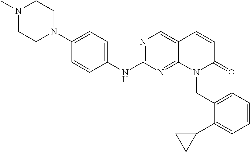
N1(C)CCN(C2=CC=C(NC3=NC=C4C(=N3)N(CC3=CC=CC=C3C3CC3)C(=O)C=C4)C=C2)CC1
